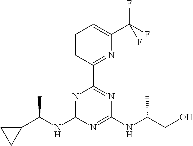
N1=C(NC(C2CC2)C)N=C(NC(CO)C)N=C1C1=NC(C(F)(F)F)=CC=C1
